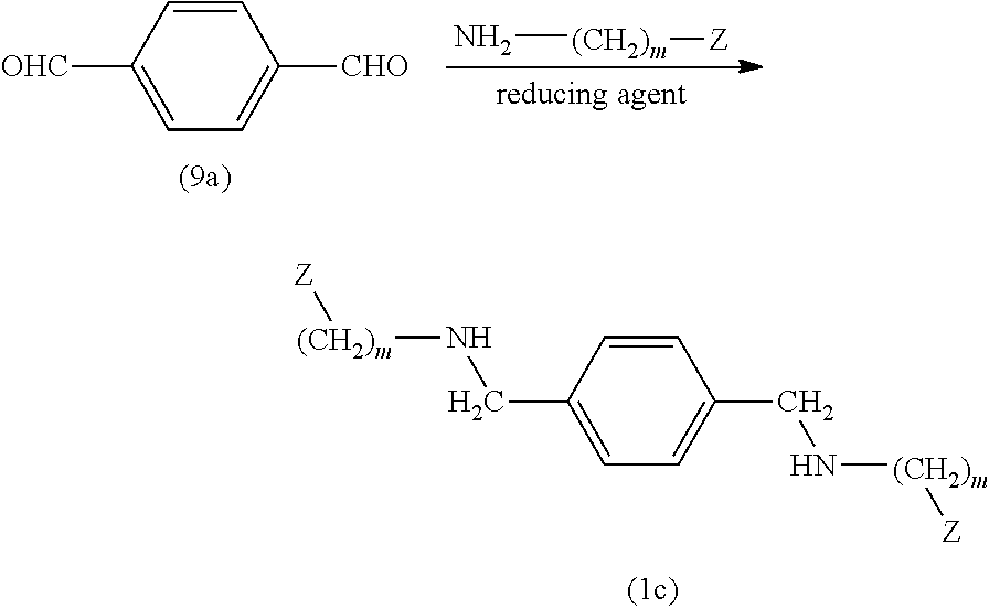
C1(CN[(CH2)m][Z])=CC=C(CN[(CH2)m][Z])C=C1.C1([CHO])=CC=C([OHC])C=C1.N[(CH2)m][Z]
